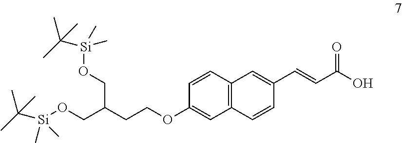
C1(OCCC(CO[Si](C(C)(C)C)(C)C)CO[Si](C(C)(C)C)(C)C)=CC2=C(C=C1)C=C(C=CC(O)=O)C=C2
